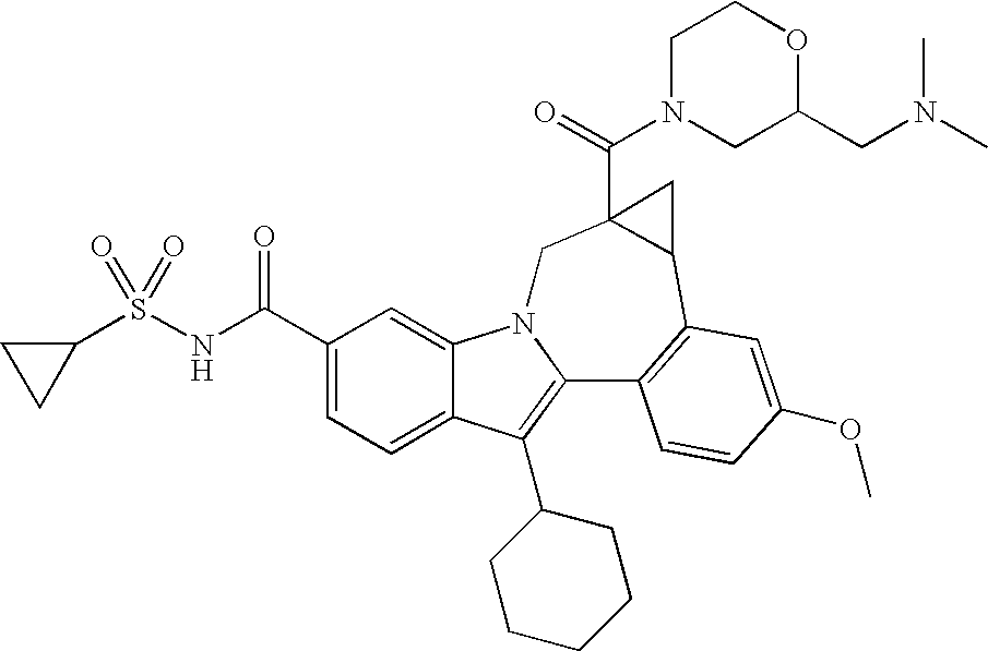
C1(C(NS(C2CC2)(=O)=O)=O)=CC=C2C(=C1)N1C(=C2C2CCCCC2)C2=C(C3C(C(=O)N4CC(CN(C)C)OCC4)(C1)C3)C=C(OC)C=C2
